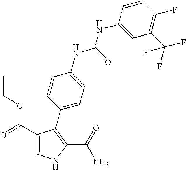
C1(C(=O)OCC)=CNC(C(=O)N)=C1C1=CC=C(NC(NC2=CC(C(F)(F)F)=C(F)C=C2)=O)C=C1
